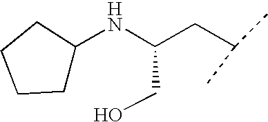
C1(NC(CC(C)C)CO)CCCC1
